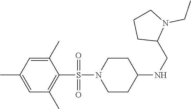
C1N(S(C2=C(C)C=C(C)C=C2C)(=O)=O)CCC(NCC2N(CC)CCC2)C1
